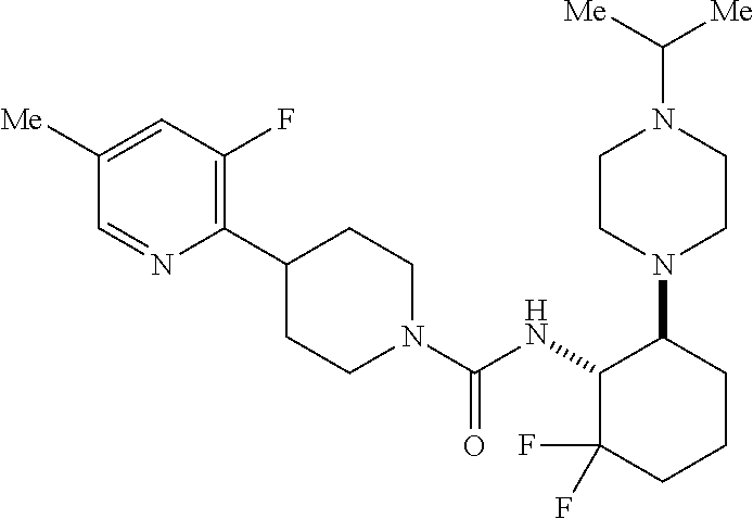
C1(C2CCN(C(NC3C(F)(F)CCCC3N3CCN(C([Me])[Me])CC3)=O)CC2)=C(F)C=C([Me])C=N1
